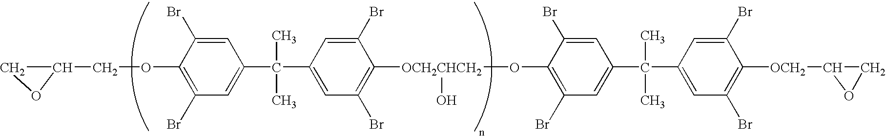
C1=C(Br)C(OCC2CO2)=C(Br)C=C1C(C)(C)C1=CC(Br)=C([OCH2CHCH2](O)OC2=C(Br)C=C(C(C)(C)C3=CC(Br)=C([OCH2]C4OC4)C(Br)=C3)C=C2Br)C(Br)=C1
